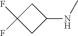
C1C(F)(F)CC1NC
